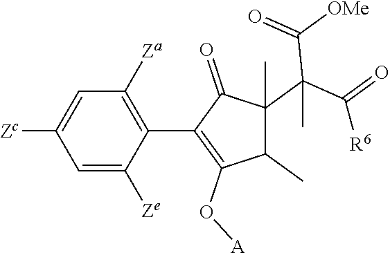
C1=C([Ze])C(C2=C(O[A])C(C)C(C(C(=O)[R6])(C([OMe])=O)C)(C)C2=O)=C([Za])C=C1[Zc]
